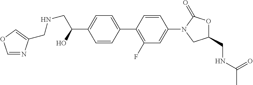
C1=CC(C2=C(F)C=C(N3CC(CNC(C)=O)OC3=O)C=C2)=CC=C1C(O)CNCC1=COC=N1
